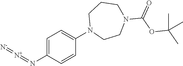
C1=C(N=[N+]=[N-])C=CC(N2CCN(C(=O)OC(C)(C)C)CCC2)=C1
